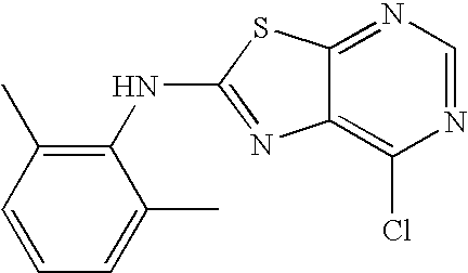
C12=NC=NC(Cl)=C1N=C(NC1=C(C)C=CC=C1C)S2
